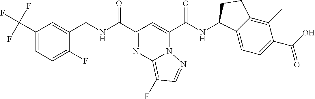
C1(C(F)(F)F)=CC=C(F)C(CNC(C2=NC3=C(F)C=NN3C(C(NC3C4=CC=C(C(=O)O)C(C)=C4CC3)=O)=C2)=O)=C1
